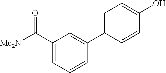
C1(C([Me2N])=O)=CC=CC(C2=CC=C(O)C=C2)=C1
